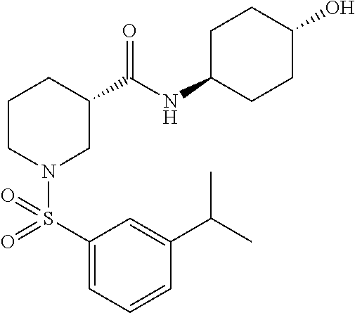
C1(S(N2CC(C(=O)NC3CCC(O)CC3)CCC2)(=O)=O)=CC=CC(C(C)C)=C1
